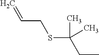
CCC(SCC=C)(C)C
